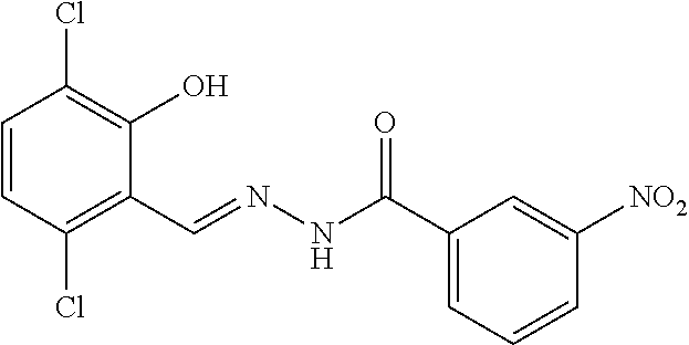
C1=CC(Cl)=C(C=NNC(=O)C2=CC=CC([NO2])=C2)C(O)=C1Cl
